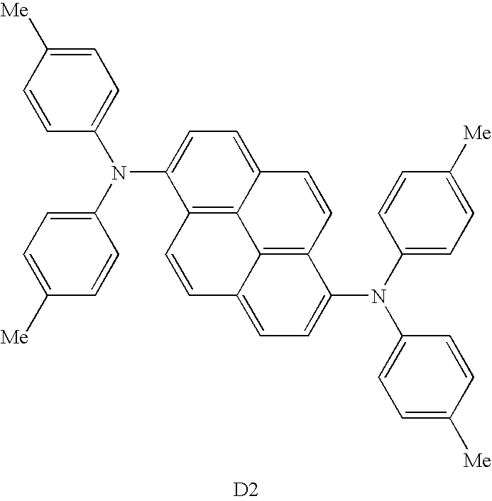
C1=C([Me])C=CC(N(C2=CC=C([Me])C=C2)C2=CC=C3C4=C2C=CC2=CC=C(N(C5=CC=C([Me])C=C5)C5=CC=C([Me])C=C5)C(=C42)C=C3)=C1.[D2]
